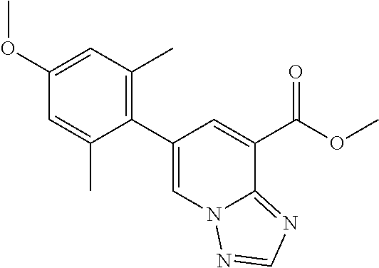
C1(OC)=CC(C)=C(C2=CN3C(=NC=N3)C(C(=O)OC)=C2)C(C)=C1
